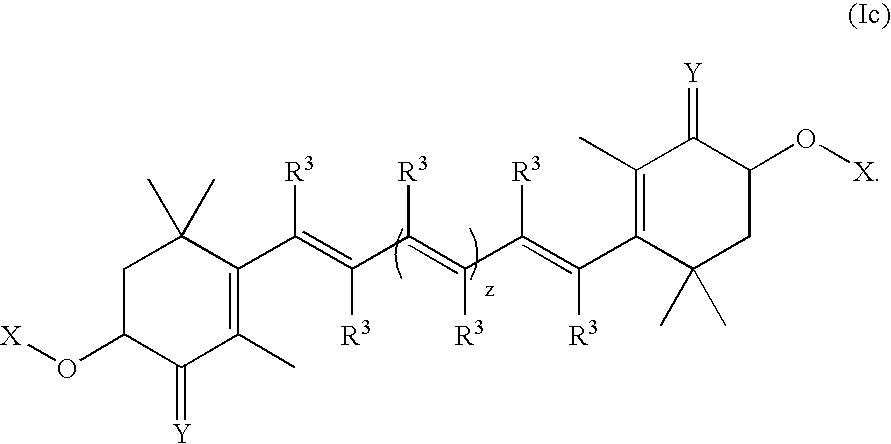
C1C(O[X])C(=[Y])C(C)=C(C(=C(C(=C(C(=C(C2=C(C)C(=[Y])C(O[X])CC2(C)C)[R3])[R3])[R3])[R3])[R3])[R3])C1(C)C
